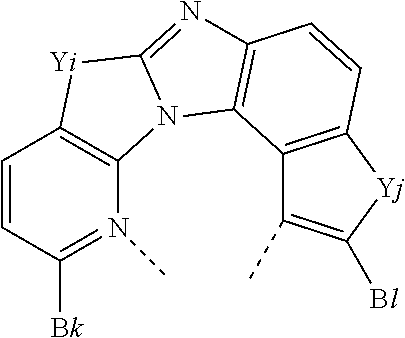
C1=CC([Bk])=N(C)C2=C1[Yi]C1=NC3=C(N21)C1=C(C=C3)[Yj]C([Bl])=C1C
